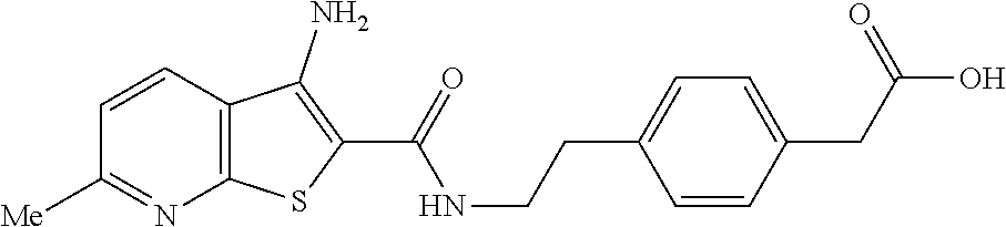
C1=CC2=C(N=C1[Me])SC(C(=O)NCCC1=CC=C(CC(O)=O)C=C1)=C2N
